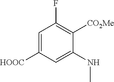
C1=C([HOOC])C=C(NC)C([CO2Me])=C1F
